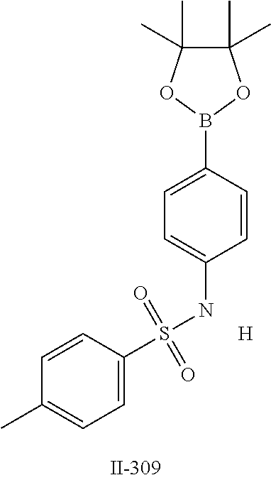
[H].C1=CC(S(=O)(=O)NC2=CC=C(B3OC(C)(C)C(C)(C)O3)C=C2)=CC=C1C
